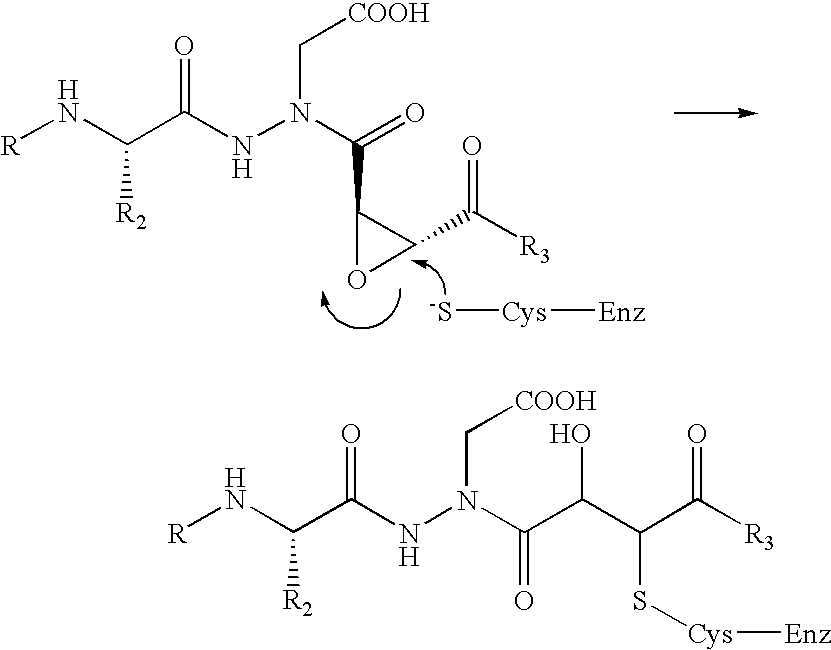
N(C(C(NN(C[COOH])C(C1OC1C(=O)[R3])=O)=O)[R2])[R].[-S][Cys][Enz].N(C(C(NN(C[COOH])C(C(O)C(S[Cys][Enz])C(=O)[R3])=O)=O)[R2])[R]
